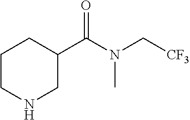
C1CC(C(N(C[CF3])C)=O)CNC1
